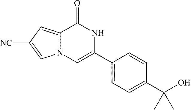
C12=CC([NC])=CN1C=C(C1=CC=C(C(O)(C)C)C=C1)NC2=O
